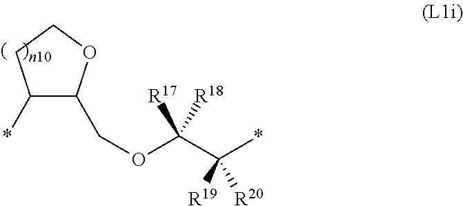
C(OC(C(*)([R19])[R20])([R17])[R18])C1C(*)CCO1
